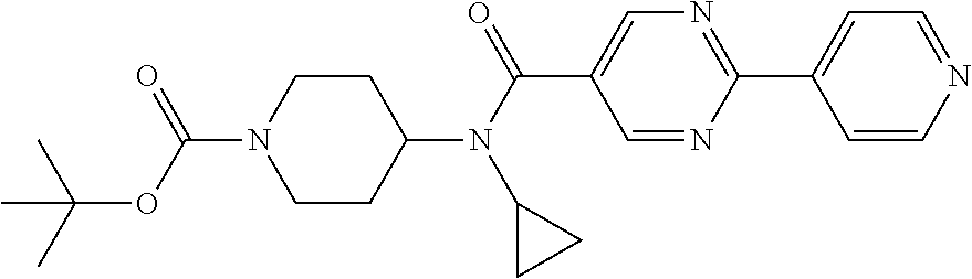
CC(C)(C)OC(N1CCC(N(C(=O)C2=CN=C(C3=CC=NC=C3)N=C2)C2CC2)CC1)=O
